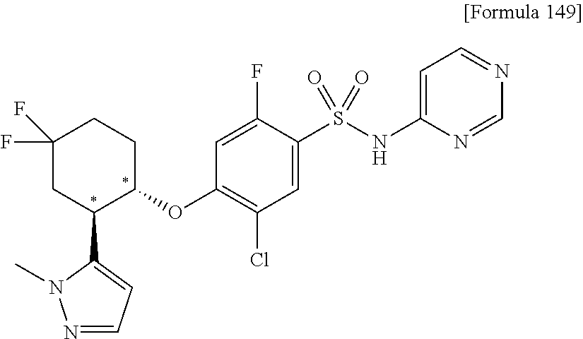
C1(OC2CCC(F)(F)CC2C2=CC=NN2C)=C(Cl)C=C(S(NC2=CC=NC=N2)(=O)=O)C(F)=C1
